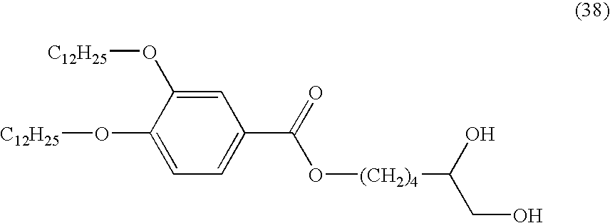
C1=C(C(O[(CH2)4]C(O)CO)=O)C=C(O[C12H25])C(O[C12H25])=C1
